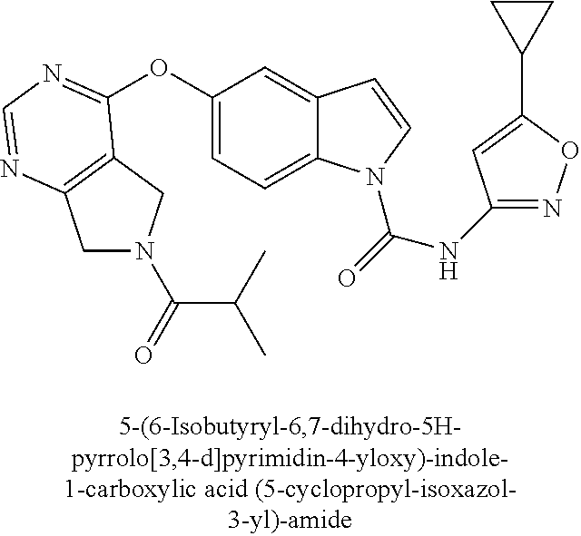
C1N(C(=O)C(C)C)CC2=C1N=CN=C2OC1=CC=C2C(=C1)C=CN2C(=O)NC1=NOC(C2CC2)=C1
